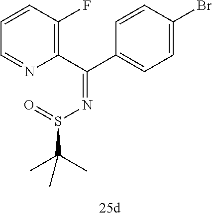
C1=CC(F)=C(C(C2=CC=C(Br)C=C2)=NS(C(C)(C)C)=O)N=C1
